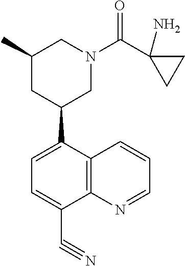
C12=C(C(C3CN(C(C4(N)CC4)=O)CC(C)C3)=CC=C1C#N)C=CC=N2
